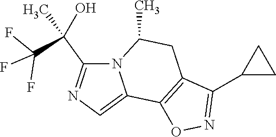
FC(F)(F)C(C)(C1=NC=C2N1C(C)CC1=C2ON=C1C1CC1)O
